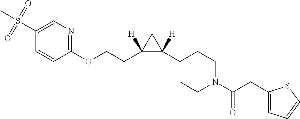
C1=CC(OCCC2([H])C(C3CCN(C(CC4=CC=CS4)=O)CC3)([H])C2)=NC=C1S(=O)(=O)C
